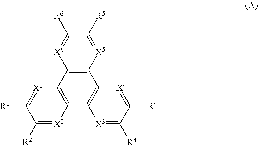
C12=C(C3=C(C4=C1[X6]=C([R6])C([R5])=[X5]4)[X4]=C([R4])C([R3])=[X3]3)[X2]=C([R2])C([R1])=[X1]2
